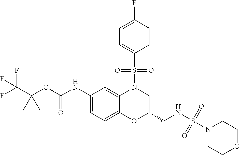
C1(NC(OC(C(F)(F)F)(C)C)=O)=CC=C2C(=C1)N(S(C1=CC=C(F)C=C1)(=O)=O)CC(CNS(=O)(N1CCOCC1)=O)O2
